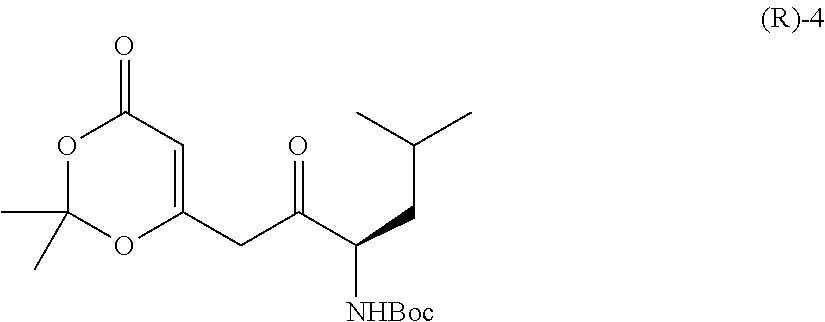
O1C(C)(C)OC(CC(=O)C([NHBoc])CC(C)C)=CC1=O
